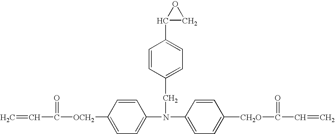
C=CC([OCH2]C1=CC=C(N(C2=CC=C([CH2O]C(C=C)=O)C=C2)CC2=CC=C(C3OC3)C=C2)C=C1)=O
